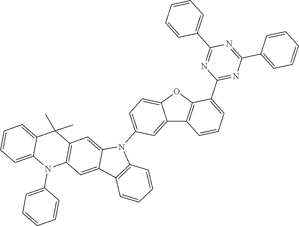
C12=CC(N3C4=CC5=C(C=C4C4=C3C=CC=C4)N(C3=CC=CC=C3)C3=CC=CC=C3C5(C)C)=CC=C1OC1=C2C=CC=C1C1=NC(C2=CC=CC=C2)=NC(C2=CC=CC=C2)=N1
